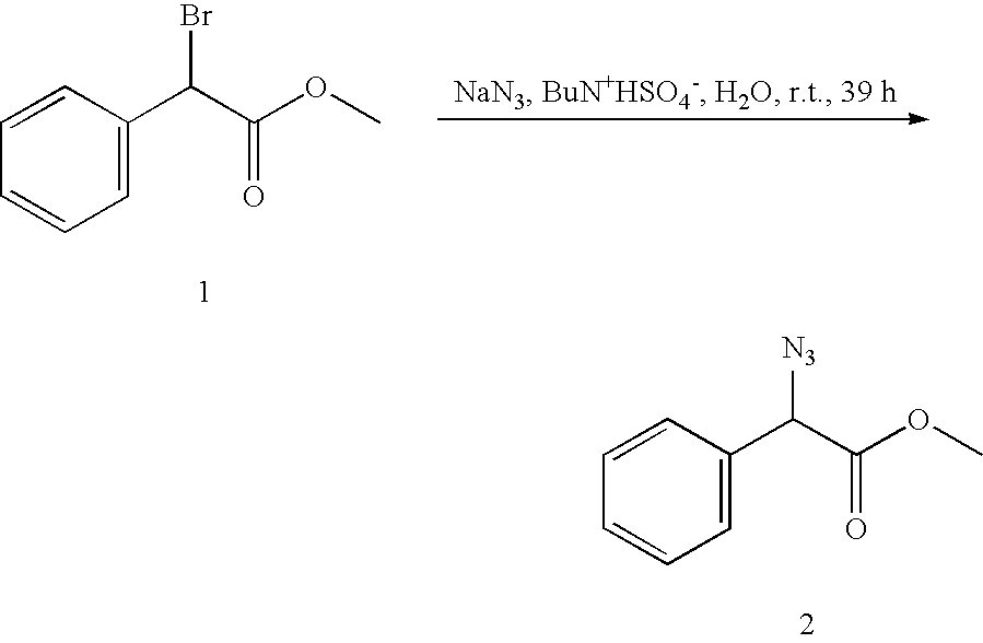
C1=C(C(C(OC)=O)Br)C=CC=C1.C1=C(C(C(OC)=O)[N3])C=CC=C1
